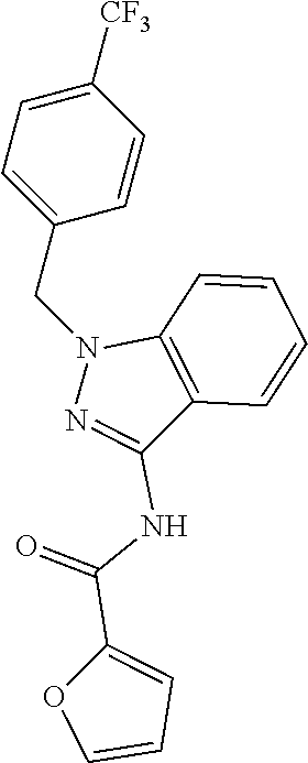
C1([CF3])=CC=C(CN2N=C(NC(C3=CC=CO3)=O)C3=C2C=CC=C3)C=C1
